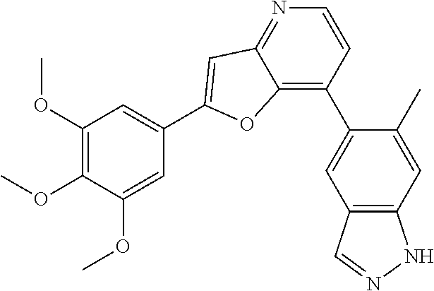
C1(OC)=CC(C2=CC3=NC=CC(C4=CC5=C(C=C4C)NN=C5)=C3O2)=CC(OC)=C1OC
